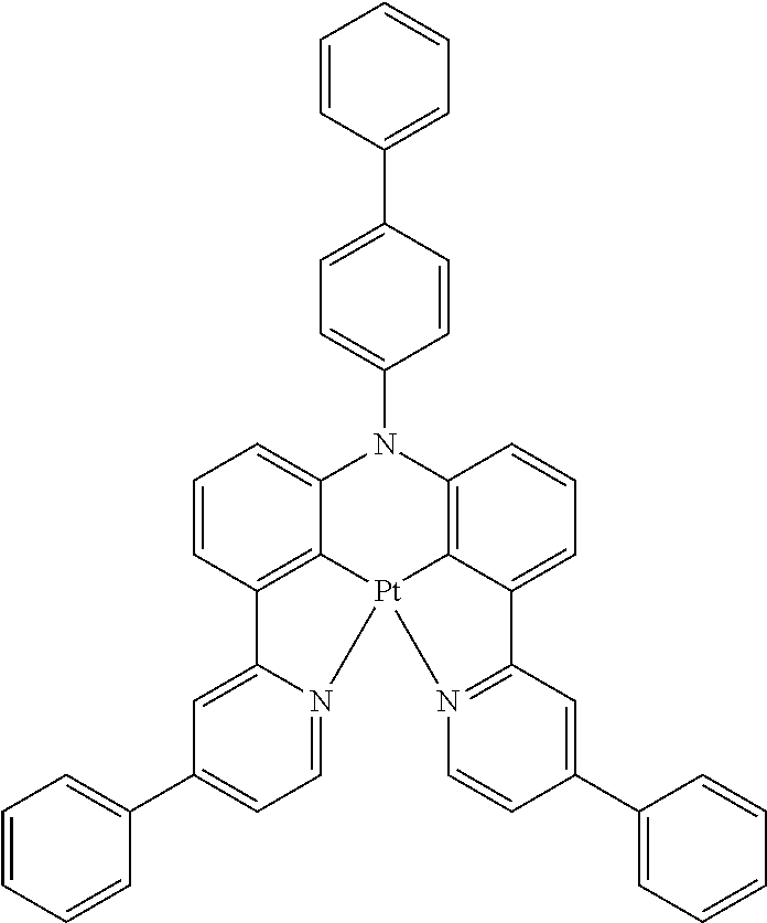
C12=C3C(=CC=C1)N(C1=CC=C(C4=CC=CC=C4)C=C1)C1=C4C(=CC=C1)C1=N(C=CC(C5=CC=CC=C5)=C1)[Pt]34N1=CC=C(C3=CC=CC=C3)C=C21
